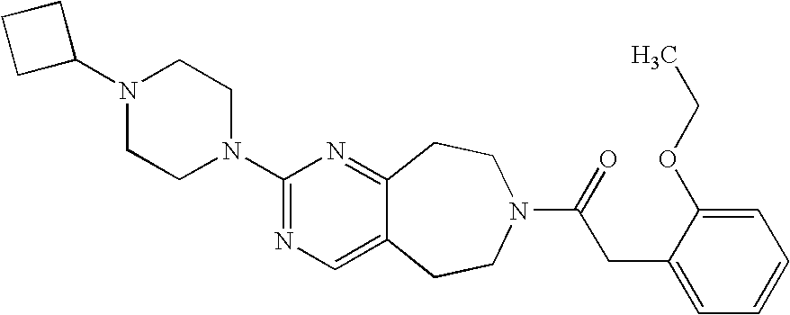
N1(C2CCC2)CCN(C2=NC=C3C(=N2)CCN(C(=O)CC2=CC=CC=C2OCC)CC3)CC1
